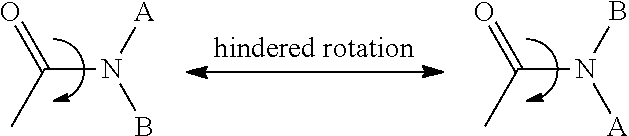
C(N(B)[A])(C)=O.C(N([A])B)(C)=O
